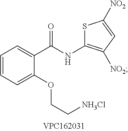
C1(OCC[NH3Cl])=CC=CC=C1C(NC1=C([NO2])C=C([NO2])S1)=O
